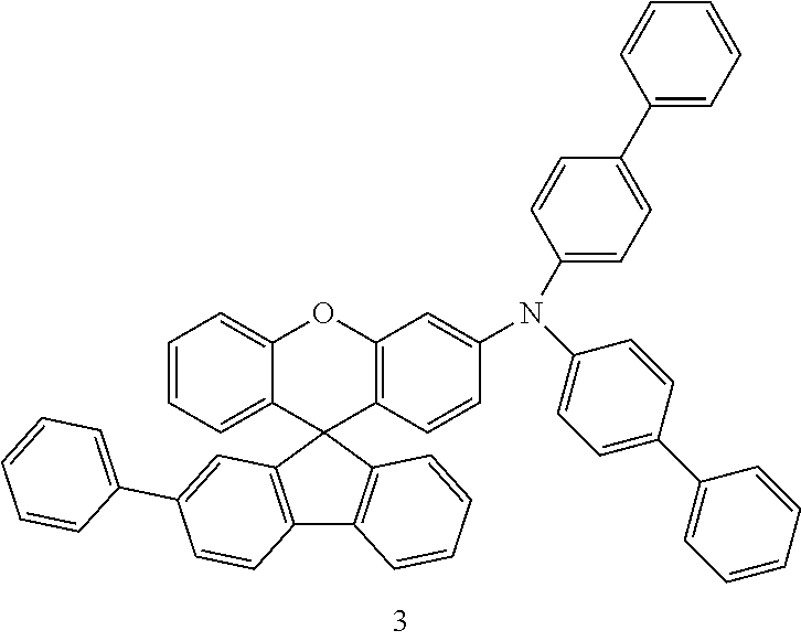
C1=CC=C2C(=C1)OC1=C(C23C2=C(C4=C3C=CC=C4)C=CC(C3=CC=CC=C3)=C2)C=CC(N(C2=CC=C(C3=CC=CC=C3)C=C2)C2=CC=C(C3=CC=CC=C3)C=C2)=C1
